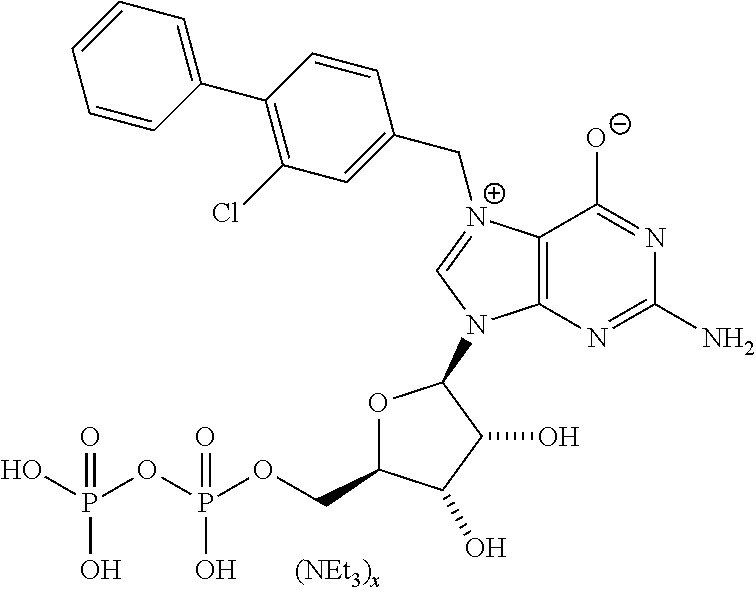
C12=C(N=C(N)N=C1[O-])N(C1OC(COP(OP(O)(O)=O)(O)=O)C(O)C1O)C=[N+]2CC1=CC(Cl)=C(C2=CC=CC=C2)C=C1
